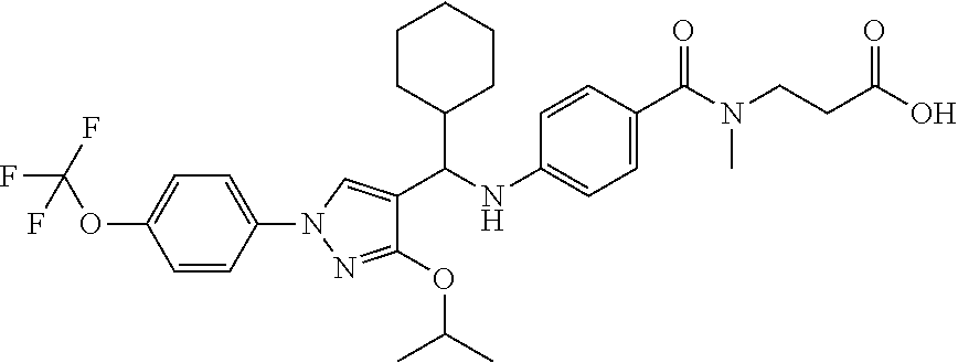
C1(C(NC2=CC=C(C(=O)N(CCC(O)=O)C)C=C2)C2=CN(C3=CC=C(OC(F)(F)F)C=C3)N=C2OC(C)C)CCCCC1
